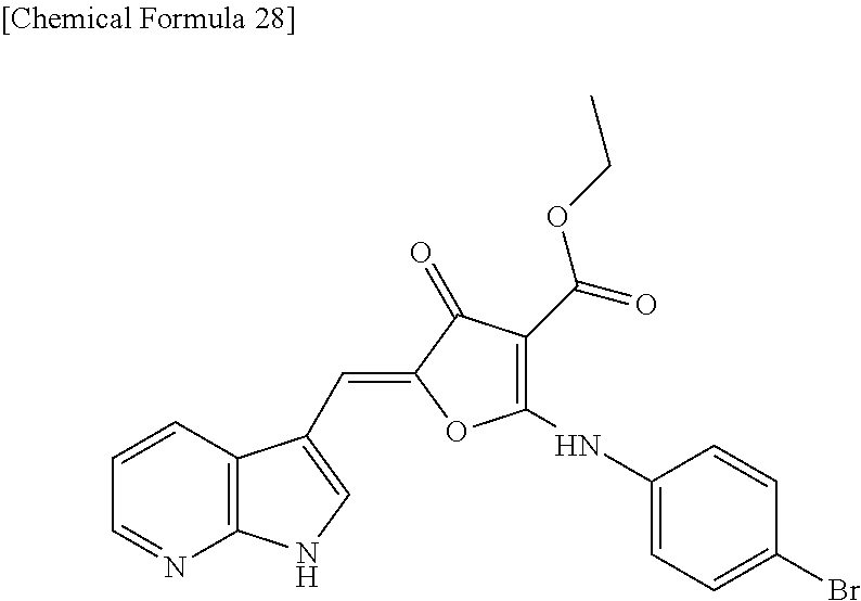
C1=CC=NC2=C1C(C=C1C(=O)C(C(OCC)=O)=C(NC3=CC=C(Br)C=C3)O1)=CN2
